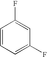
C1=CC=C(F)C=C1F
